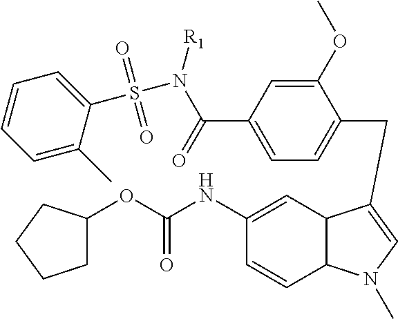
C1C(OC(NC2=CC3C(C=C2)N(C)C=C3CC2=CC=C(C(N(S(C3=CC=CC=C3C)(=O)=O)[R1])=O)C=C2OC)=O)CCC1
